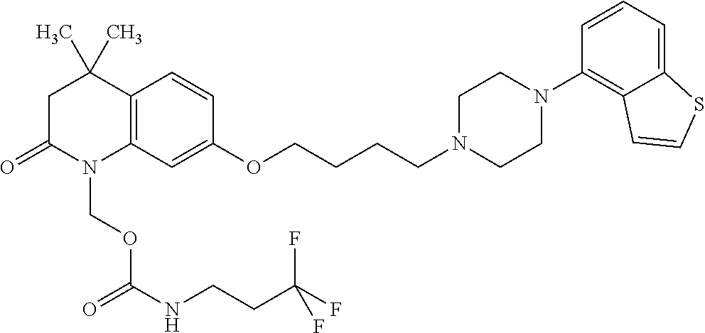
C12=C(C=C(OCCCCN3CCN(C4=C5C(=CC=C4)SC=C5)CC3)C=C1)N(COC(=O)NCCC(F)(F)F)C(=O)CC2(C)C
